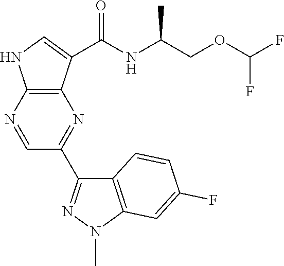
N1=C(C2=NN(C)C3=C2C=CC(F)=C3)C=NC2=C1C(C(NC(COC(F)F)C)=O)=CN2
